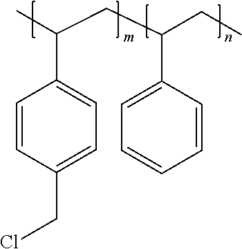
ClCC1=CC=C(C(C)CC(CC)C2=CC=CC=C2)C=C1
